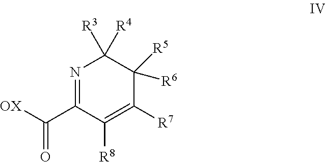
C1([R8])=C([R7])C([R5])([R6])C([R3])([R4])N=C1C(=O)[OX]
